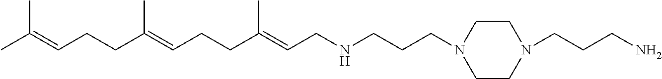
C(C(=CCCC(=CCNCCCN1CCN(CCCN)CC1)C)C)CC=C(C)C
